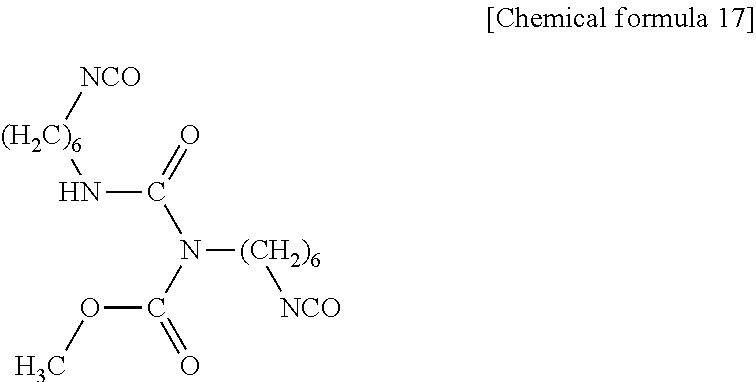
C(N[(H2C)6][NCO])(N(C(OC)=O)[(CH2)6][NCO])=O
